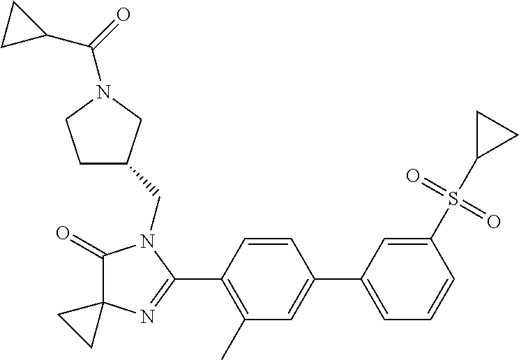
C1(=O)N(CC2CCN(C(=O)C3CC3)C2)C(C2=C(C)C=C(C3=CC=CC(S(C4CC4)(=O)=O)=C3)C=C2)=NC12CC2
